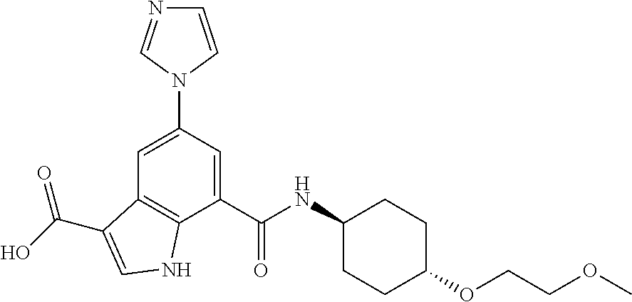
C1=CN(C2=CC3=C(C(C(NC4CCC(OCCOC)CC4)=O)=C2)NC=C3C(O)=O)C=N1
